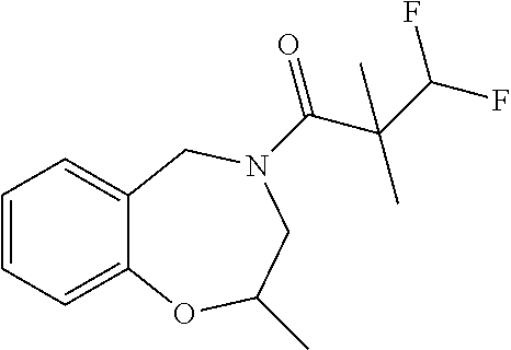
C1=CC=C2C(=C1)CN(C(=O)C(C(F)F)(C)C)CC(C)O2
